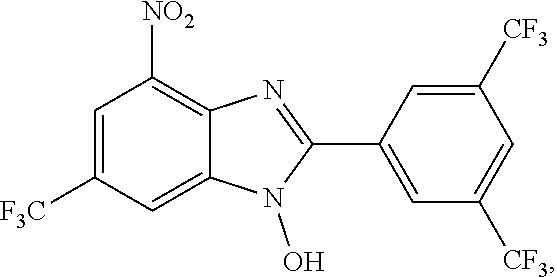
[CF3]C1=CC([CF3])=CC(C2=NC3=C([NO2])C=C([F3C])C=C3N2O)=C1
